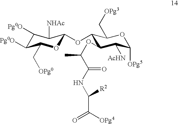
C1([Pg0O])C([Pg0O])C(C[OPg0])OC(OC2C(OC(C(NC(C(=O)[OPg4])[R2])=O)C)C([AcHN])C([OPg5])OC2C[OPg3])C1[NHAc]
